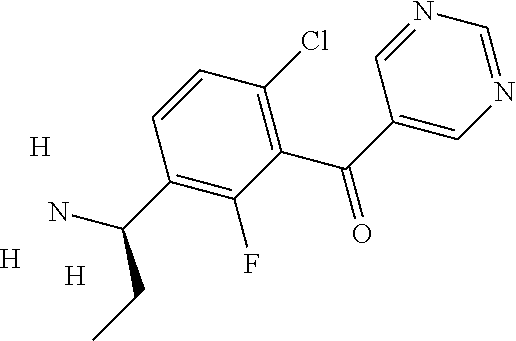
C1(C(C2=CN=CN=C2)=O)=C(Cl)C=CC(C(N)CC)=C1F.[H].[H].[H]
